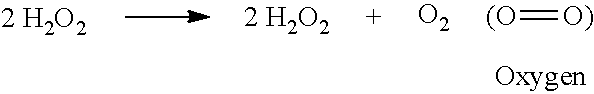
[O2].[(O]=[O)]
